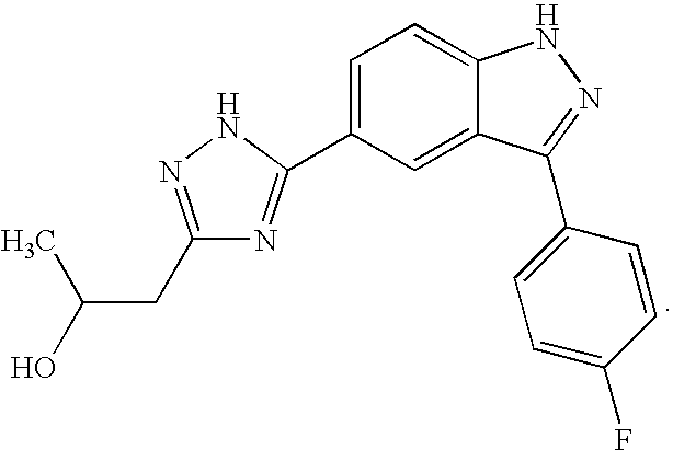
C1=C(C2=NC(CC(C)O)=NN2)C=C2C(=C1)NN=C2C1=CC=C(F)C=C1
